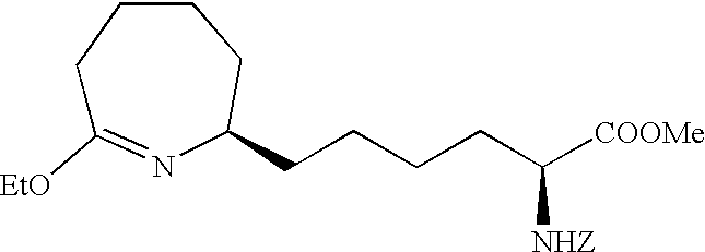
C1C([EtO])=NC(CCCCC([COOMe])[NHZ])CCC1
